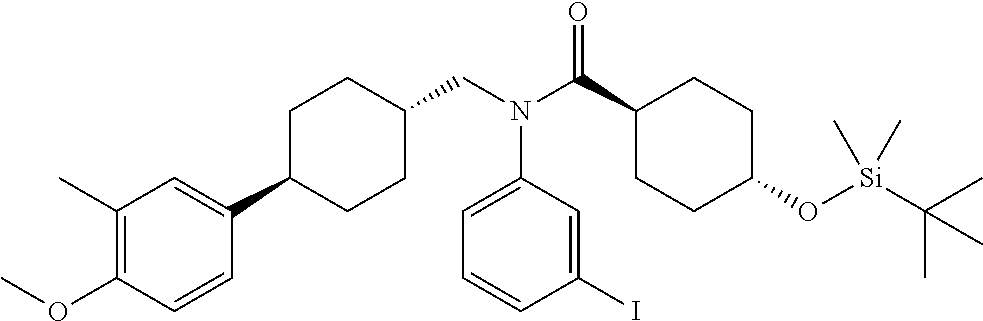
C1(C)=C(OC)C=CC(C2CCC(CN(C(C3CCC(O[Si](C(C)(C)C)(C)C)CC3)=O)C3=CC=CC(I)=C3)CC2)=C1
